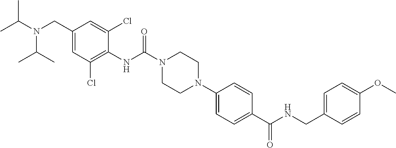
C1(CN(C(C)C)C(C)C)=CC(Cl)=C(NC(N2CCN(C3=CC=C(C(NCC4=CC=C(OC)C=C4)=O)C=C3)CC2)=O)C(Cl)=C1
